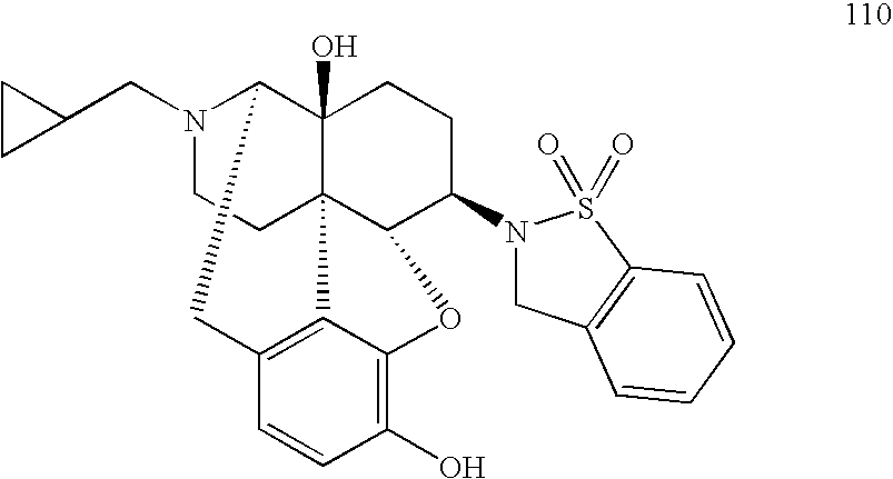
N1(CC2CC2)CCC23C4(O)C1CC1=C2C(=C(O)C=C1)OC3C(N1CC2=C(S1(=O)=O)C=CC=C2)CC4
